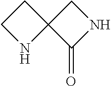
C1C2(C(=O)N1)CCN2
